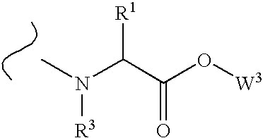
CN(C(C(O[W3])=O)[R1])[R3]
